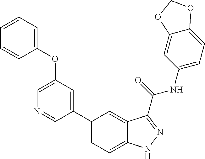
C1(OC2=CC=CC=C2)=CN=CC(C2=CC=C3C(=C2)C(C(NC2=CC=C4C(=C2)OCO4)=O)=NN3)=C1
